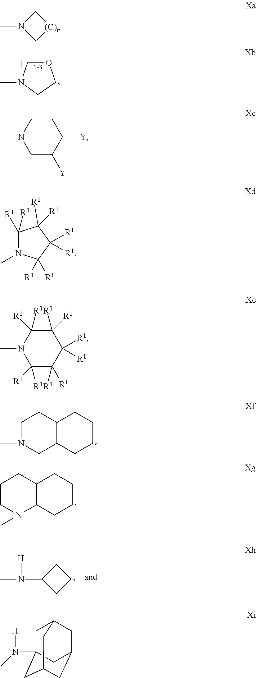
C1N(C)CC2C(C1)CCCC2.C1CN(C)C2C(C1)CCCC2.C1(N(C)[H])CCC1.O1CN(C)CC1.N1(C)C[(C)t]C1.C1CN(C)CC([Y])C1[Y].C1([R1])([R1])N(C)C([R1])([R1])C([R1])([R1])C1([R1])[R1].C1([R1])([R1])C([R1])([R1])N(C)C([R1])([R1])C([R1])([R1])C1([R1])[R1].N(C)([H])C12CC3CC(CC(C1)C3)C2
